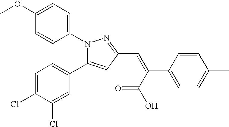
C1(OC)=CC=C(N2N=C(C=C(C(O)=O)C3=CC=C(C)C=C3)C=C2C2=CC=C(Cl)C(Cl)=C2)C=C1
